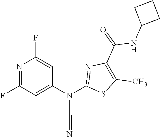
N1=C(F)C=C(N(C2=NC(C(NC3CCC3)=O)=C(C)S2)C#N)C=C1F
